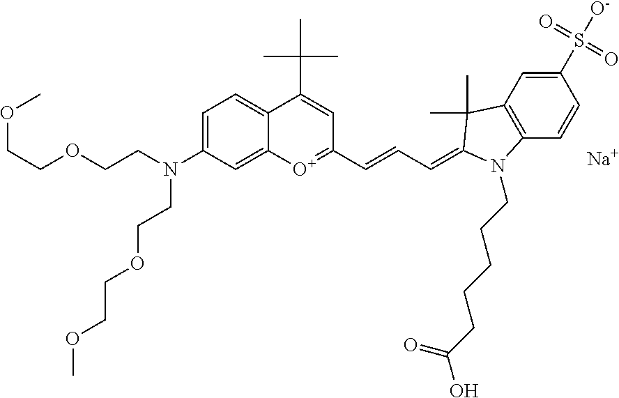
C1=C(N(CCOCCOC)CCOCCOC)C=C2C(=C1)C(C(C)(C)C)=CC(C=CC=C1C(C)(C)C3=C(C=CC(S([O-])(=O)=O)=C3)N1CCCCCC(O)=O)=[O+]2.[Na]
